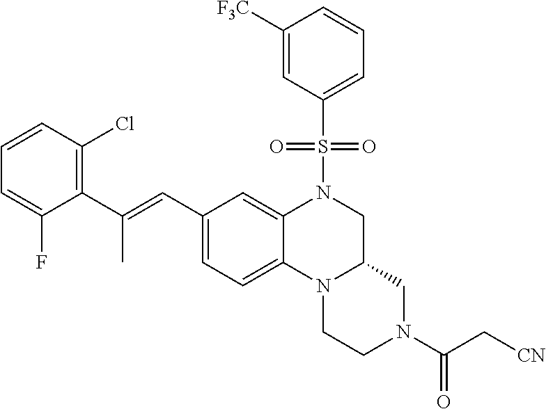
C1([F3C])=CC(S(N2CC3N(C4=CC=C(C=C(C5=C(Cl)C=CC=C5F)C)C=C24)CCN(C(C[CN])=O)C3)(=O)=O)=CC=C1
